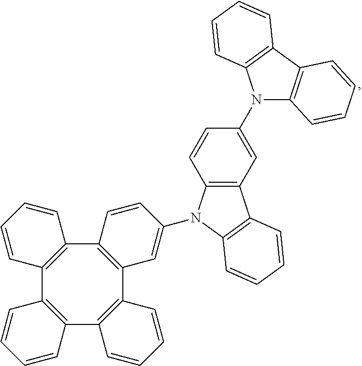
C12=C(C3=C(C4=C(C5=C1C=CC=C5)C=CC=C4)C=C(N1C4=C(C=C(N5C6=C(C7=C5C=CC=C7)C=CC=C6)C=C4)C4=C1C=CC=C4)C=C3)C=CC=C2
